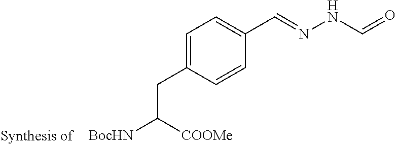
C1=C(CC([COOMe])[BocHN])C=CC(C=NNC=O)=C1
